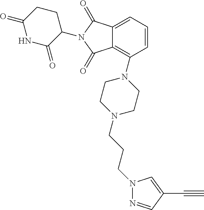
N1=CC(C#C)=CN1CCCN1CCN(C2=C3C(=CC=C2)C(=O)N(C2CCC(=O)NC2=O)C3=O)CC1
